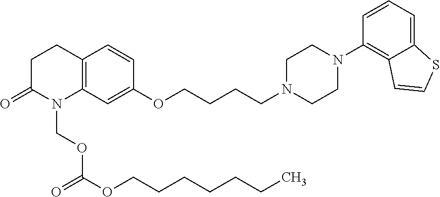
C12=C(C=C(OCCCCN3CCN(C4=C5C(=CC=C4)SC=C5)CC3)C=C1)N(COC(=O)OCCCCCCC)C(=O)CC2
